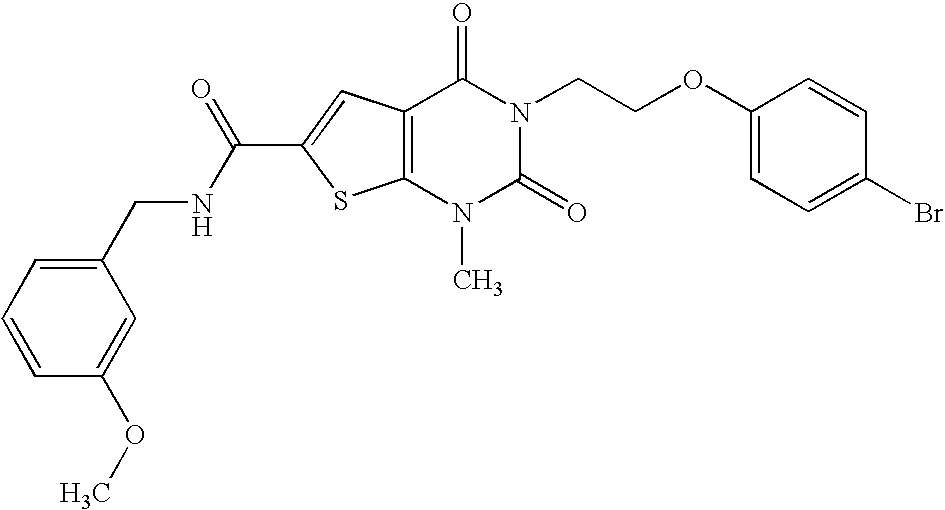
C1(CNC(C2=CC3=C(S2)N(C)C(=O)N(CCOC2=CC=C(Br)C=C2)C3=O)=O)=CC=CC(OC)=C1
